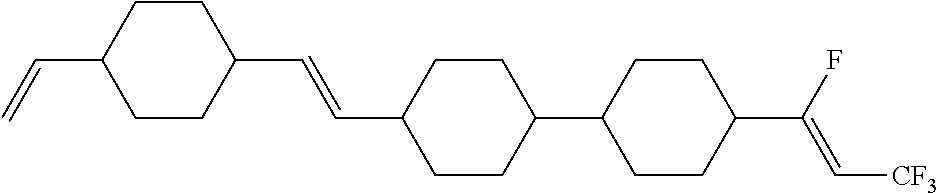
C1CC(C=CC2CCC(C3CCC(C(F)=C[CF3])CC3)CC2)CCC1C=C
